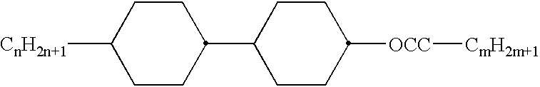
C1CC(C2CCC([OCC][CmH2m+1])CC2)CCC1[CnH2n+1]
